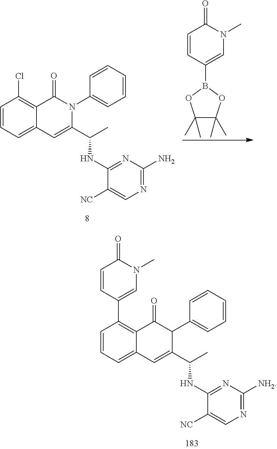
C1=CC=C2C(=C1Cl)C(=O)N(C1=CC=CC=C1)C(C(C)NC1=NC(N)=NC=C1[NC])=C2.C1=CC(B2OC(C)(C)C(C)(C)O2)=CN(C)C1=O.C1=CC=C2C(=C1C1=CN(C)C(=O)C=C1)C(=O)C(C1=CC=CC=C1)C(C(C)NC1=NC([NH2])=NC=C1[NC])=C2
